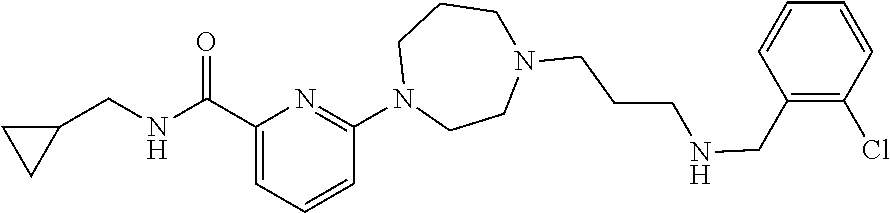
C1(CNC(C2=CC=CC(N3CCN(CCCNCC4=C(Cl)C=CC=C4)CCC3)=N2)=O)CC1
